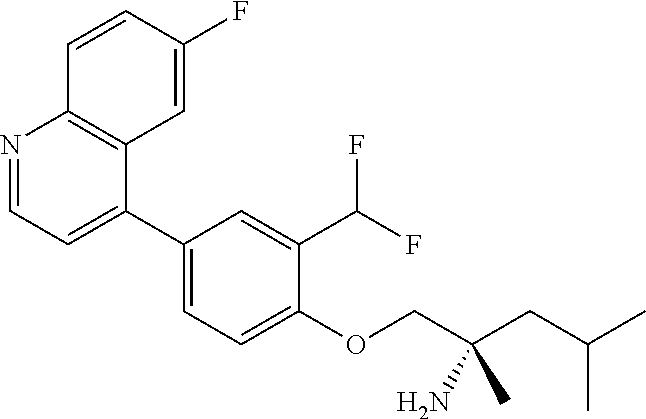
N1=CC=C(C2=CC=C(OCC(CC(C)C)(N)C)C(C(F)F)=C2)C2=C1C=CC(F)=C2
